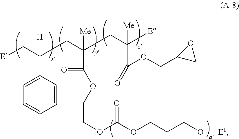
[E]CC([H])(C1=CC=CC=C1)CC([Me])(CC([E])([Me])C(OCC1OC1)=O)C(=O)OCCOC(=O)OCCCO[E1]
